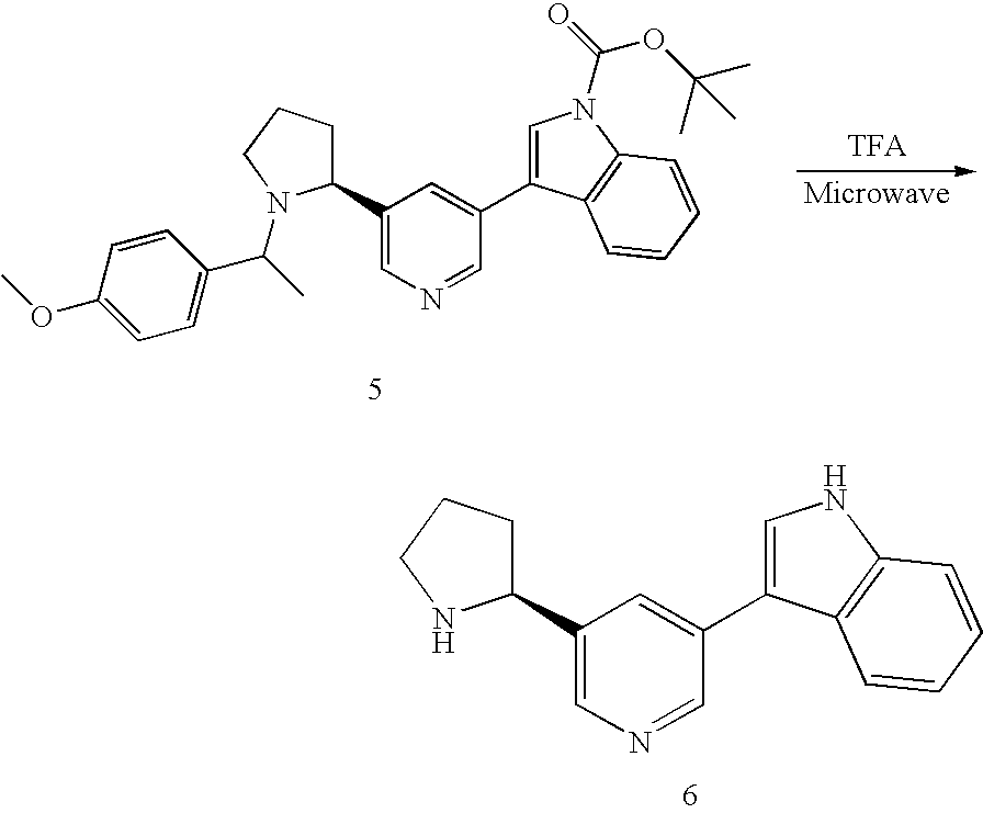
C1=C(C2=CC(C3CCCN3)=CN=C2)C2=C(N1)C=CC=C2.C1=C(C2=CC(C3CCCN3C(C)C3=CC=C(OC)C=C3)=CN=C2)C2=C(N1C(=O)OC(C)(C)C)C=CC=C2
